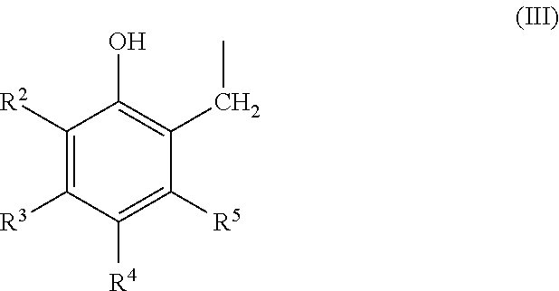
C1([R2])=C([R3])C([R4])=C([R5])C(CC)=C1O
